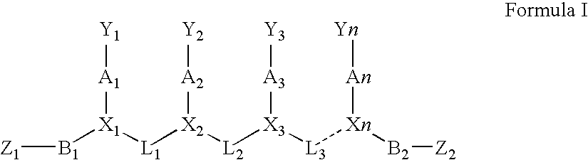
[B1]([X1]([L1][X2]([L2][X3]([L3][Xn]([B2][Z2])[An][Yn])[A3][Y3])[A2][Y2])[A1][Y1])[Z1]
